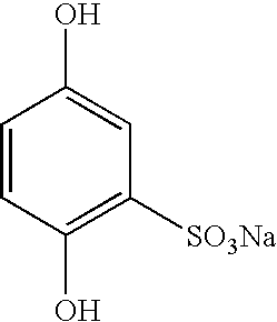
C1=CC(O)=C([SO3Na])C=C1O
